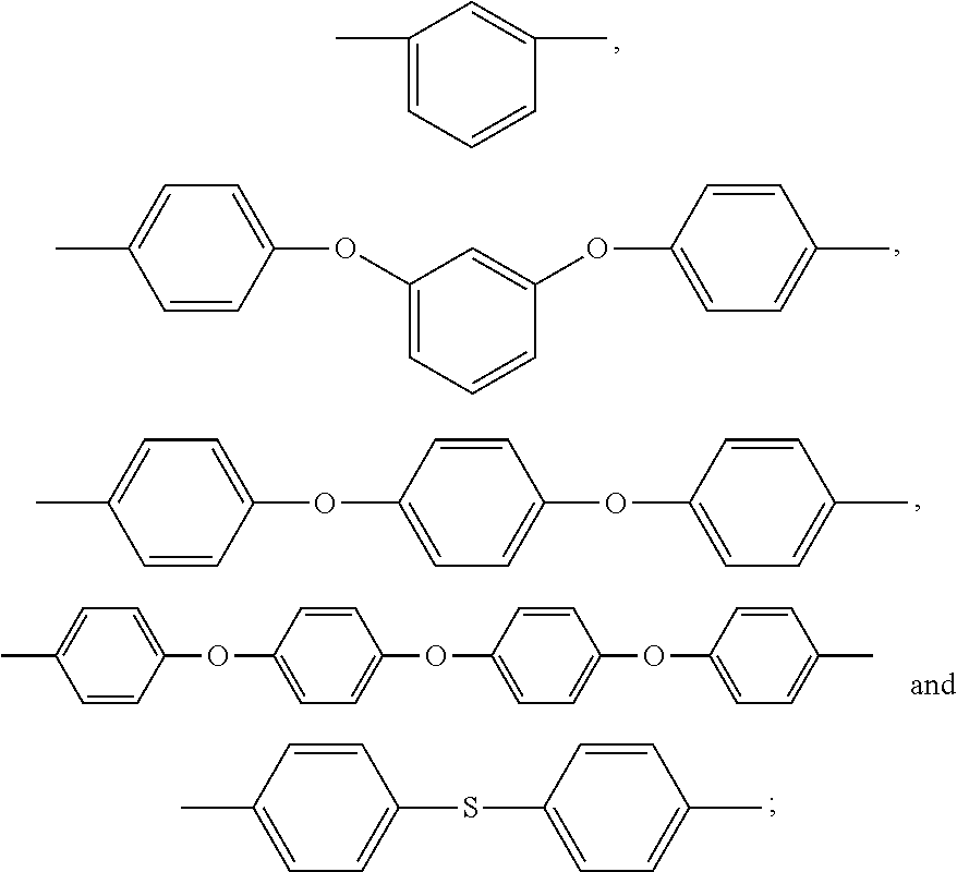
C1(C)=CC=CC(C)=C1.C1(OC2=CC=C(C)C=C2)=CC=CC(OC2=CC=C(C)C=C2)=C1.O(C1=CC=C(C)C=C1)C1=CC=C(OC2=CC=C(C)C=C2)C=C1.CC1=CC=C(SC2=CC=C(C)C=C2)C=C1.O(C1=CC=C(OC2=CC=C(C)C=C2)C=C1)C1=CC=C(OC2=CC=C(C)C=C2)C=C1
